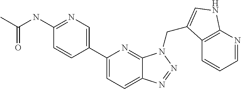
C1(C2=CN=C(NC(C)=O)C=C2)=CC=C2C(=N1)N(CC1=CNC3=C1C=CC=N3)N=N2
